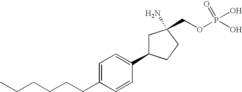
C1=C(CCCCCC)C=CC(C2CC(N)(COP(O)(=O)O)CC2)=C1
